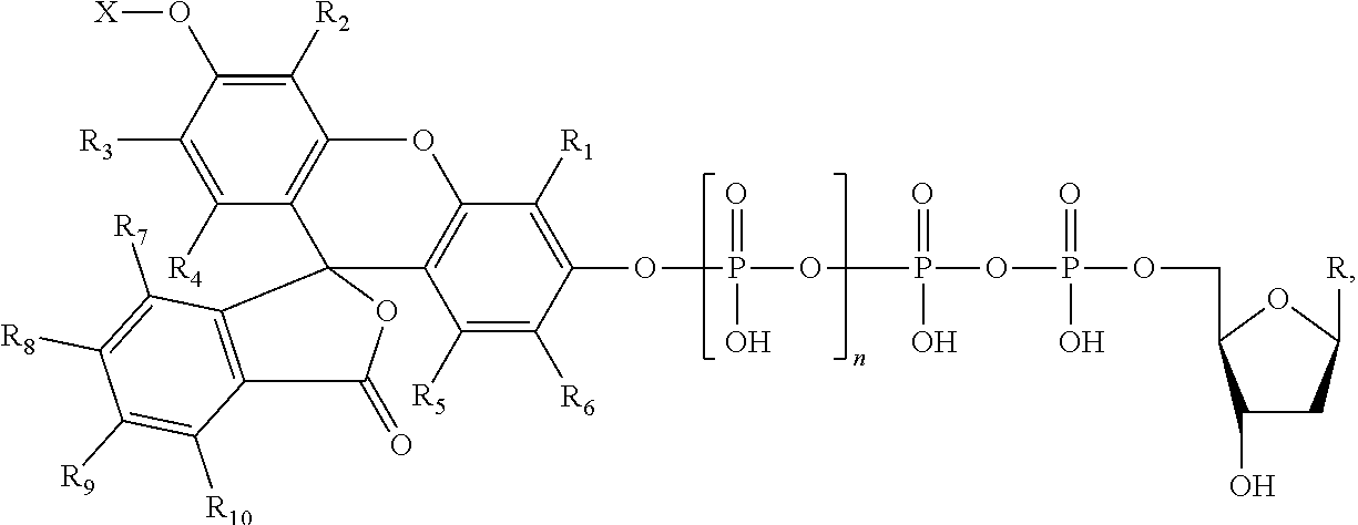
C1([R2])=C(O[X])C([R3])=C([R4])C2=C1OC1=C(C([R5])=C([R6])C(OP(OP(OP(=O)(O)OCC3C(O)CC([R])O3)(=O)O)(=O)O)=C1[R1])C21OC(=O)C2=C1C([R7])=C([R8])C([R9])=C2[R10]
